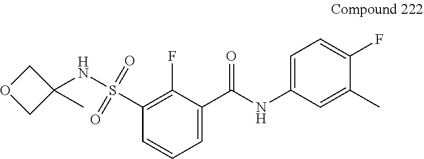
S(=O)(=O)(C1=C(F)C(C(=O)NC2=CC=C(F)C(C)=C2)=CC=C1)NC1(C)COC1
